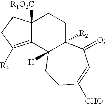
C12=C([R4])CCC1([R1O2C])CCC1([R2])C2([H])CCC([CHO])=CC1=O
